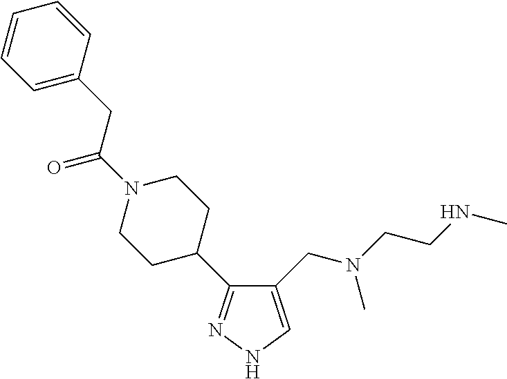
C1(CN(CCNC)C)=CNN=C1C1CCN(C(CC2=CC=CC=C2)=O)CC1
